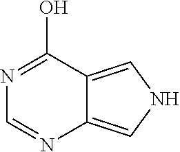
N1=C(O)C2=CNC=C2N=C1
